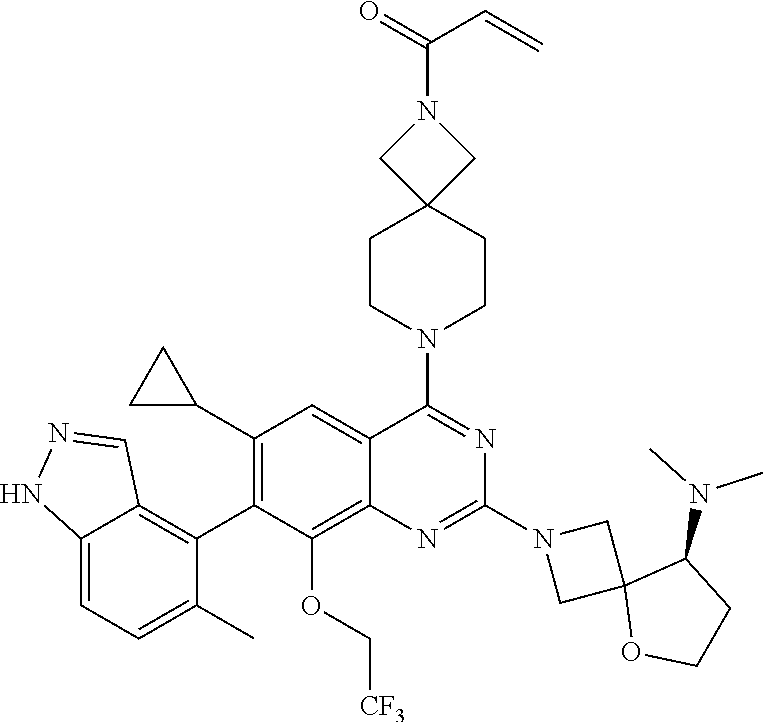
C12=CC=C(C)C(C3=C(C4CC4)C=C4C(=C3OC[CF3])N=C(N3CC5(C3)OCCC5N(C)C)N=C4N3CCC4(CC3)CN(C(C=C)=O)C4)=C1C=NN2
